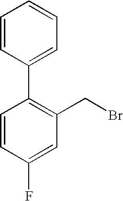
C1=CC(F)=CC(CBr)=C1C1=CC=CC=C1
